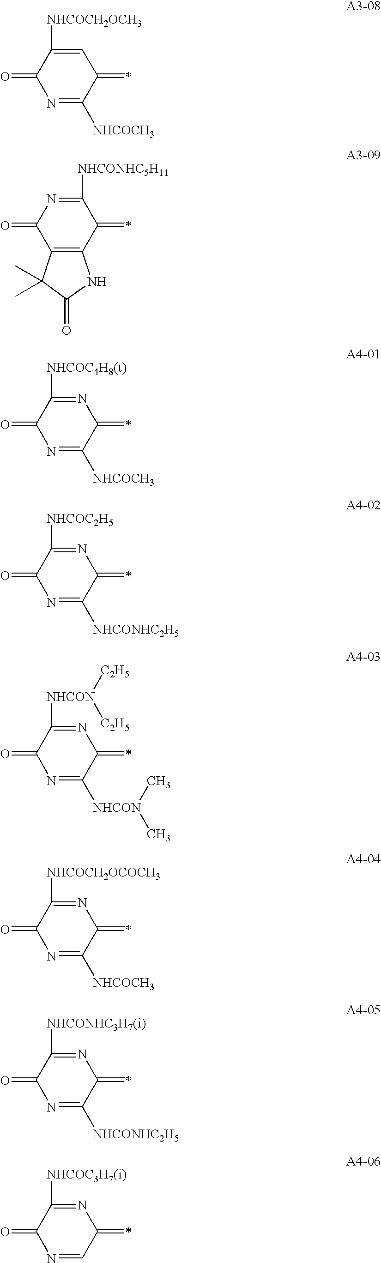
C1=C([NHCOCH2OCH3])C(=O)N=C([NHCOCH3])C1=C.C1([NHCONHC5H11])=NC(=O)C2=C(C1=C)NC(=O)C2(C)C.N1=C([NHCOC4H8(t)])C(=O)N=C([NHCOCH3])C1=C.N1=C([NHCOC2H5])C(=O)N=C([NHCONHC2H5])C1=C.N1=C([NHCON]([C2H5])[C2H5])C(=O)N=C([NHCON](C)C)C1=C.N1=C([NHCOCH2OCOCH3])C(=O)N=C([NHCOCH3])C1=C.N1=C([NHCONHC3H7(i)])C(=O)N=C([NHCONHC2H5])C1=C.N1=C([NHCOC3H7(i)])C(=O)N=CC1=C
